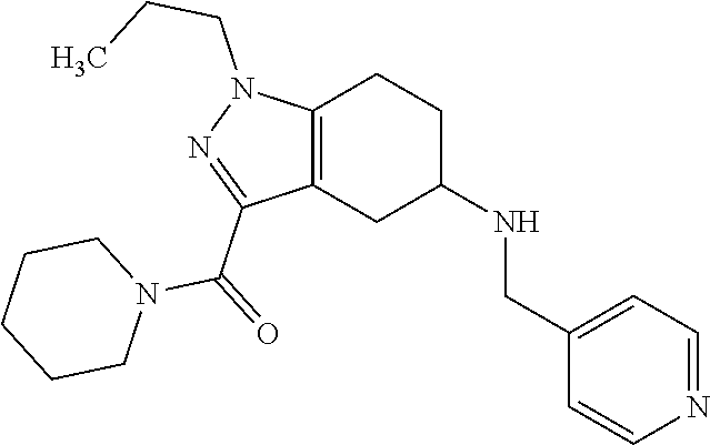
C1C(NCC2=CC=NC=C2)CC2=C(C1)N(CCC)N=C2C(=O)N1CCCCC1
